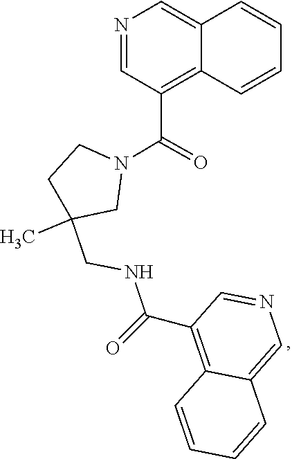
N1(C(C2=C3C(=CN=C2)C=CC=C3)=O)CCC(CNC(C2=C3C=CC=CC3=CN=C2)=O)(C)C1
